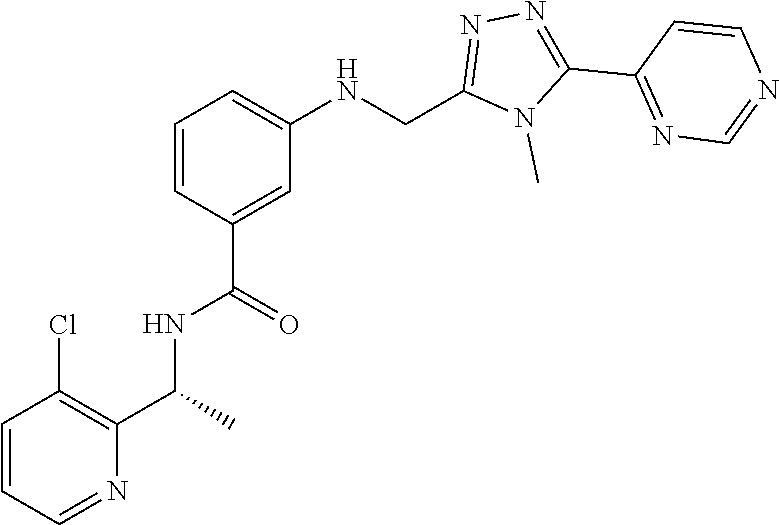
N1=C(C2=NN=C(CNC3=CC=CC(C(NC(C4=C(Cl)C=CC=N4)C)=O)=C3)N2C)C=CN=C1
